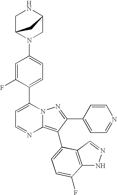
C1(C2=CC=C(N3CC4NCC3C4)C=C2F)=CC=NC2=C(C3=CC=C(F)C4=C3C=NN4)C(C3=CC=NC=C3)=NN12
